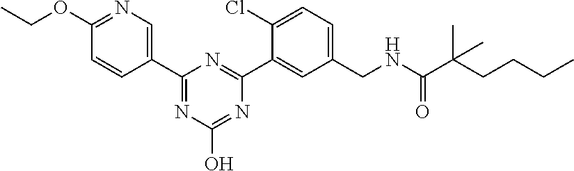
C1(CNC(C(CCCC)(C)C)=O)=CC=C(Cl)C(C2=NC(C3=CN=C(OCC)C=C3)=NC(O)=N2)=C1
